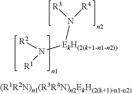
[EkH(2(k+1-n1-n2))](N([R4])[R3])N([R1])[R2].[(R1R2N)n1(R3R4N)n2EkH(2(k+1)-n1-n2)]
